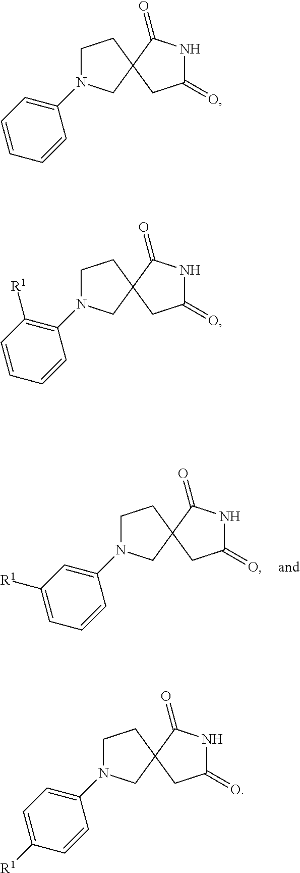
C1(=O)NC(=O)C2(C1)CCN(C1=CC([R1])=CC=C1)C2.C1(=O)NC(=O)C2(C1)CCN(C1=CC=CC=C1)C2.C1(=O)NC(=O)C2(C1)CCN(C1=C([R1])C=CC=C1)C2.C1(=O)NC(=O)C2(C1)CCN(C1=CC=C([R1])C=C1)C2
